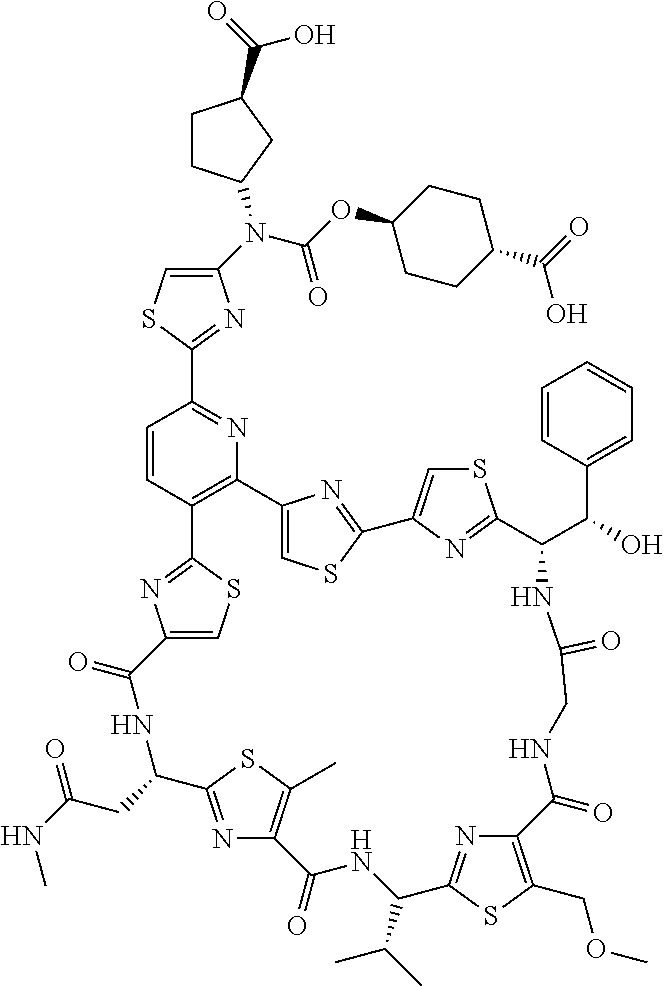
C1(N(C(=O)OC2CCC(C(=O)O)CC2)C2CCC(C(=O)O)C2)=CSC(C2=NC3=C(C=C2)C2=NC(=CS2)C(=O)NC(CC(NC)=O)C2=NC(=C(C)S2)C(=O)NC(C(C)C)C2=NC(=C(COC)S2)C(=O)NCC(=O)NC(C(C2=CC=CC=C2)O)C2=NC(=CS2)C2=NC3=CS2)=N1
